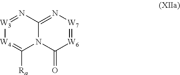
[W3]1=NC2=N[W7]=[W6]C(=O)N2C([Ra])=[W4]1
